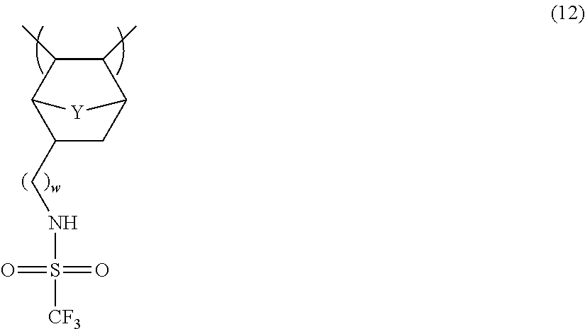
C12C(CNS(=O)(=O)[CF3])CC(C(C)C1C)[Y]2
